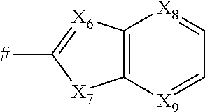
C1=[X8]C2=C([X9]=C1)[X7]C([#])=[X6]2
